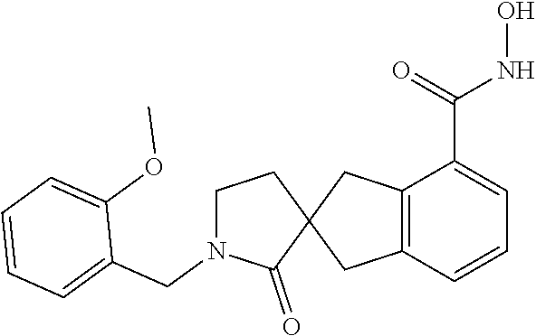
C12=C(C=CC=C1C(=O)NO)CC1(C2)CCN(CC2=CC=CC=C2OC)C1=O
